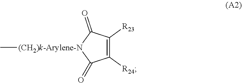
C1([R24])=C([R23])C(=O)[(CH2)k-Arylene-N](C)C1=O
